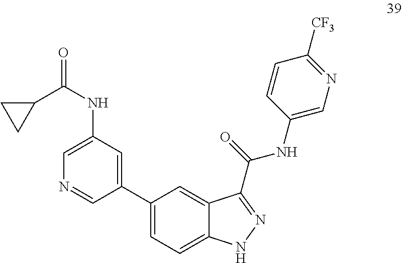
C1(NC(=O)C2CC2)=CN=CC(C2=CC=C3C(=C2)C(C(NC2=CN=C([CF3])C=C2)=O)=NN3)=C1
